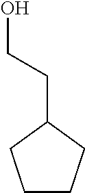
C1CCC(CCO)C1
